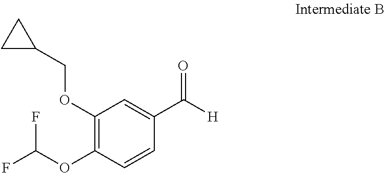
C1(OCC2CC2)=C(OC(F)F)C=CC(C([H])=O)=C1
